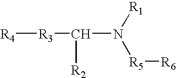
[R4][R3]C(N([R5][R6])[R1])[R2]
